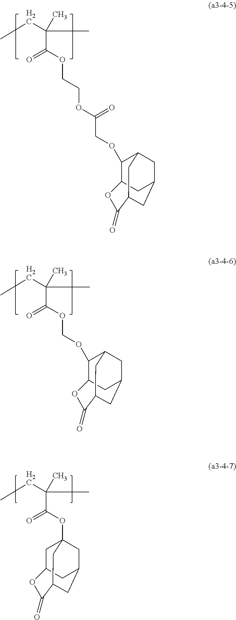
CCC(C)(C)C(OCCOC(COC1C2CC3CC1CC(C3)C(=O)O2)=O)=O.CCC(C)(C)C(OCOC1C2CC3CC1CC(C3)C(=O)O2)=O.CCC(C)(C)C(OC12CC3CC(C1)CC(C2)C(=O)O3)=O
